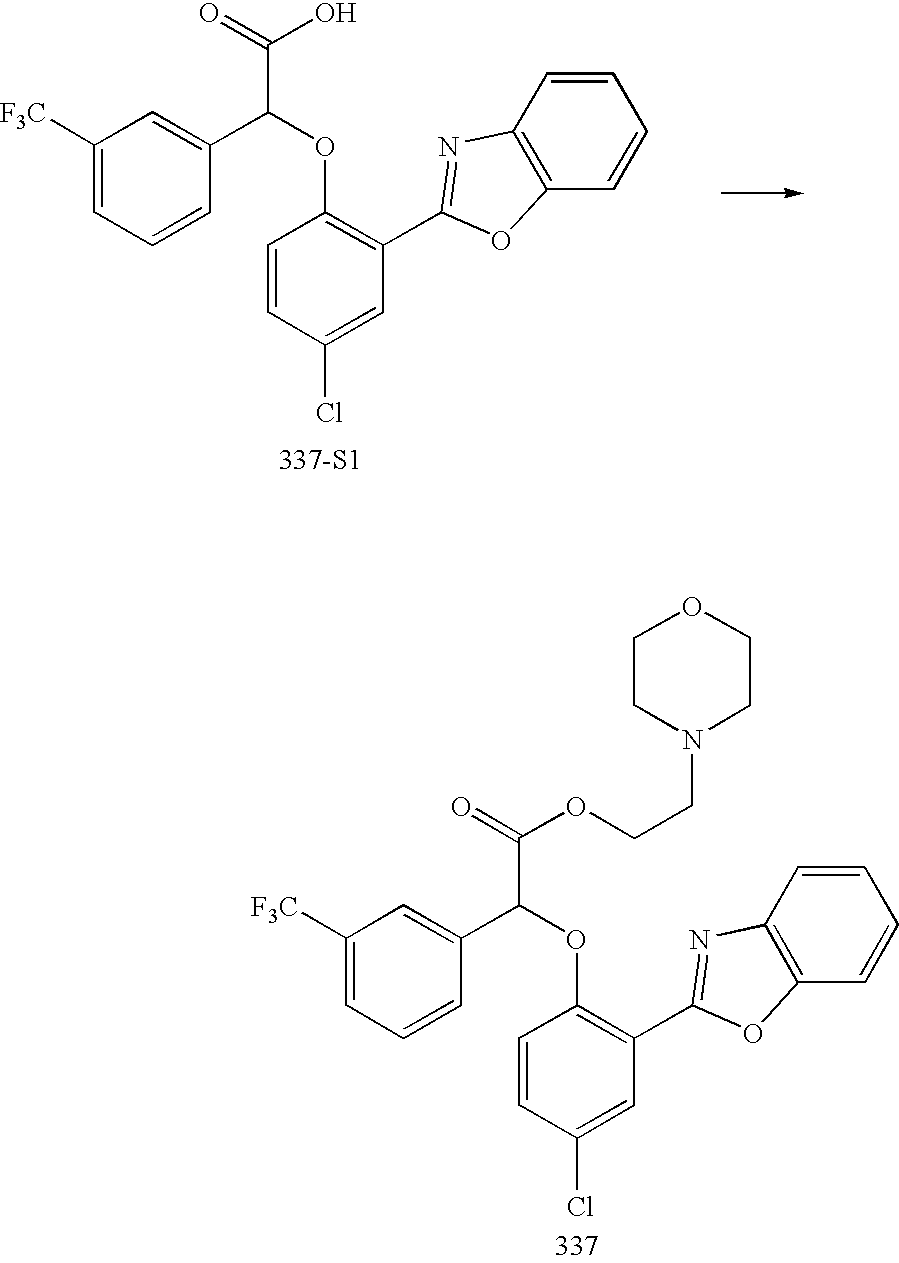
C1([F3C])=CC=CC(C(OC2=C(C3=NC4=C(O3)C=CC=C4)C=C(Cl)C=C2)C(=O)O)=C1.[337-S1].C1([F3C])=CC=CC(C(OC2=C(C3=NC4=C(O3)C=CC=C4)C=C(Cl)C=C2)C(=O)OCCN2CCOCC2)=C1
